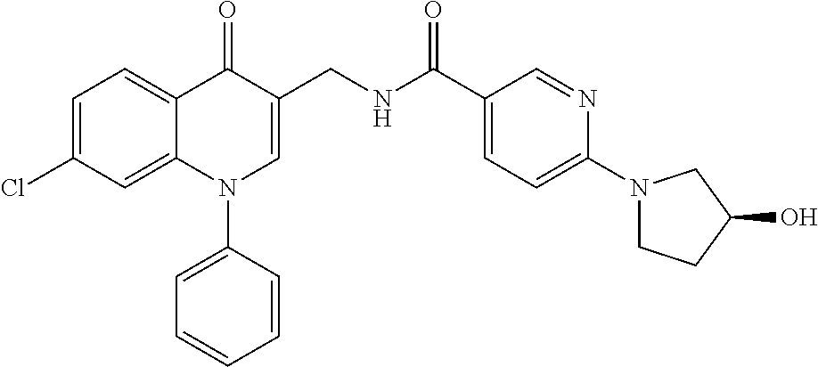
C1=C(Cl)C=C2C(=C1)C(=O)C(CNC(C1=CC=C(N3CCC(O)C3)N=C1)=O)=CN2C1=CC=CC=C1
